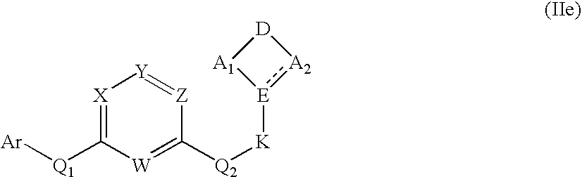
[Q1](C1=[X][Y]=[Z]C([Q2][K][E]2:[A2][D][A1]2)=[W]1)[Ar]
